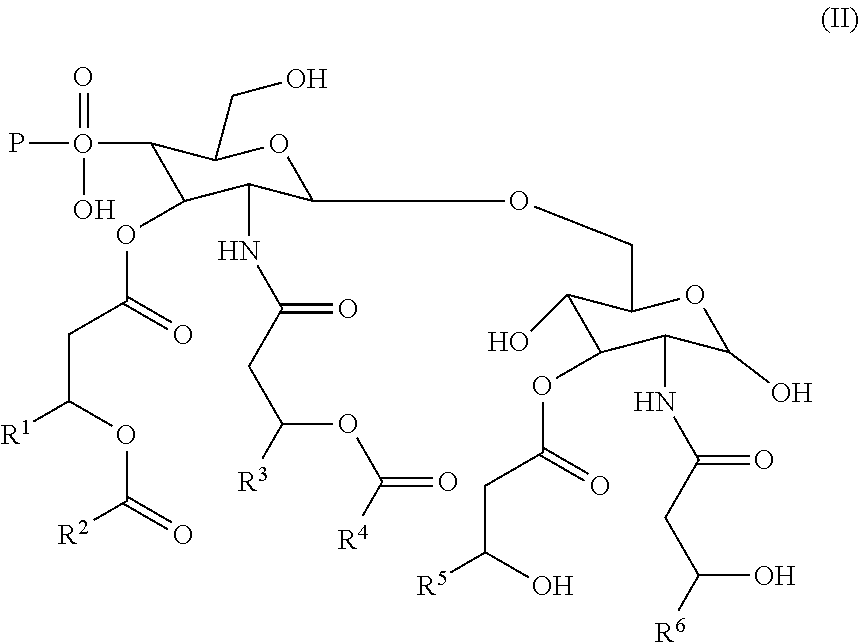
O(P)(C1C(OC(CC([R1])OC(=O)[R2])=O)C(NC(=O)CC(OC(=O)[R4])[R3])C(OCC2C(O)C(OC(CC([R5])O)=O)C(NC(=O)CC(O)[R6])C(O)O2)OC1CO)(=O)O
